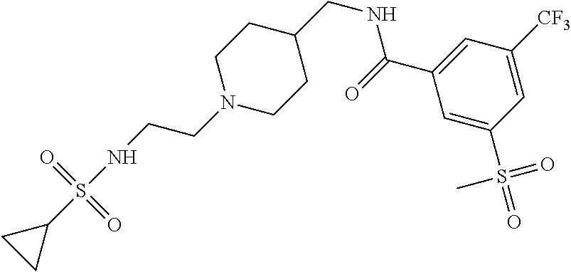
N1(CCNS(C2CC2)(=O)=O)CCC(CNC(=O)C2=CC([CF3])=CC(S(=O)(=O)C)=C2)CC1
